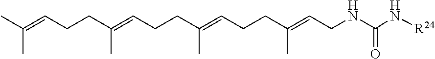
CC(=CCCC(=CCCC(=CCCC(=CCNC(N[R24])=O)C)C)C)C
